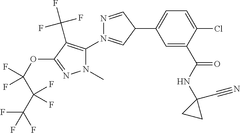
C1=C(C(NC2(C#N)CC2)=O)C(Cl)=CC=C1C1C=NN(C2=C(C(F)(F)F)C(OC(C(C(F)(F)F)(F)F)(F)F)=NN2C)=C1
